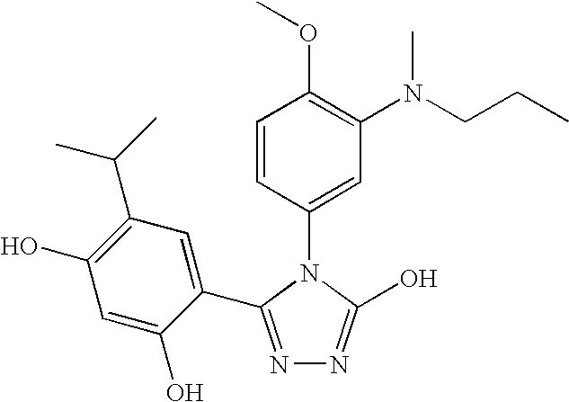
N1=C(C2=CC(C(C)C)=C(O)C=C2O)N(C2=CC(N(CCC)C)=C(OC)C=C2)C(O)=N1
